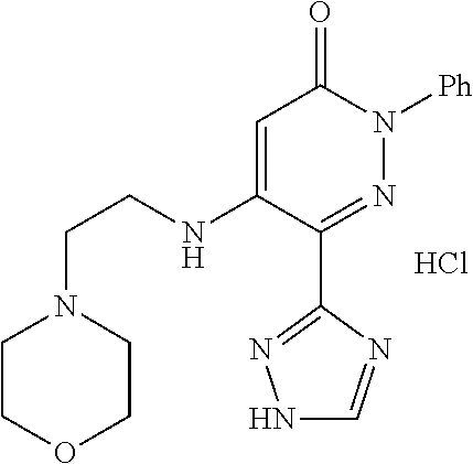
C1=C(NCCN2CCOCC2)C(C2=NNC=N2)=NN([Ph])C1=O.Cl
